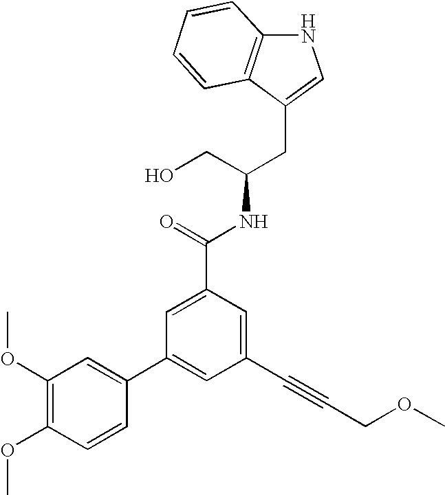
C12=C(C(CC(CO)NC(=O)C3=CC(C4=CC(OC)=C(OC)C=C4)=CC(C#CCOC)=C3)=CN1)C=CC=C2
